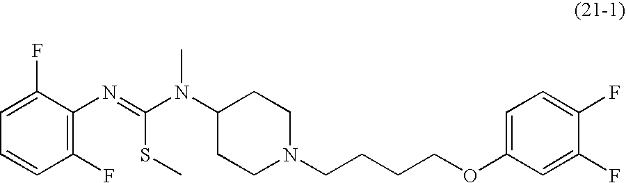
C1(N=C(N(C2CCN(CCCCOC3=CC=C(F)C(F)=C3)CC2)C)SC)=C(F)C=CC=C1F
